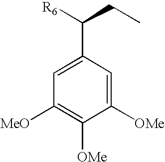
C1([MeO])=C([OMe])C([OMe])=CC(C([R6])CC)=C1
